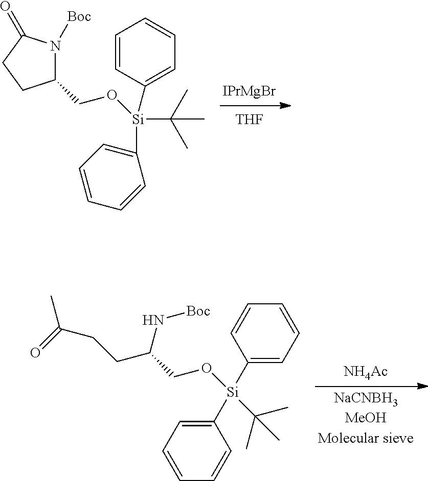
[IPrMgBr].[THF].C1([Si](C2=CC=CC=C2)(C(C)(C)C)OCC2N([Boc])C(=O)CC2)=CC=CC=C1.[NaCNBH3MeOHMolecular sieve].[NH4Ac].C(C(CO[Si](C1=CC=CC=C1)(C1=CC=CC=C1)C(C)(C)C)N[Boc])CC(C)=O
